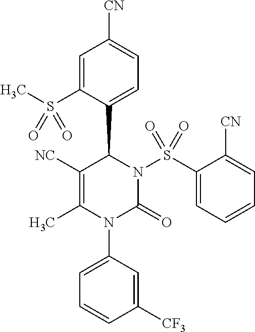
C1([NC])=C(C)N(C2=CC=CC([CF3])=C2)C(=O)N(S(C2=CC=CC=C2[CN])(=O)=O)C1C1=CC=C([CN])C=C1S(C)(=O)=O
